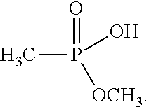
CP(=O)(O)[OCH3]
